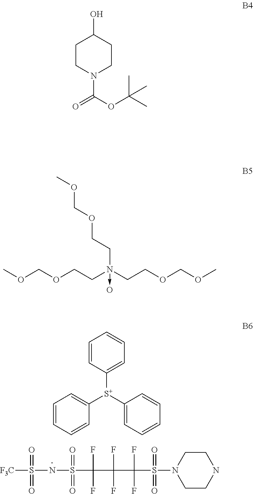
C1=CC([S+](C2=CC=CC=C2)C2=CC=CC=C2)=CC=C1.C1CN(S(C(F)(C(F)(F)C(F)(S(NS(=O)(=O)[F3C])(=O)=O)F)F)(=O)=O)CCN1.C1CN(C(=O)OC(C)(C)C)CCC1O.COCOCCN(CCOCOC)(CCOCOC)->O
